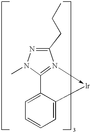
C12=CC=CC=C1[lr]-N1=C2N(C)N=C1CCC
